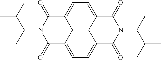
C12=C3C4=CC=C1C(=O)N(C(C)C(C)C)C(=O)C2=CC=C3C(=O)N(C(C)C(C)C)C4=O
